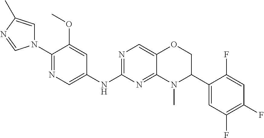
C1(N2C=C(C)N=C2)=NC=C(NC2=NC=C3C(=N2)N(C)C(C2=CC(F)=C(F)C=C2F)CO3)C=C1OC
